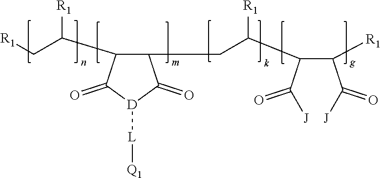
[R1]CC(C1C(CC(C(C([R1])C(=O)[J])C(=O)[J])[R1])C(=O)[D]([L][Q1])C1=O)[R1]
